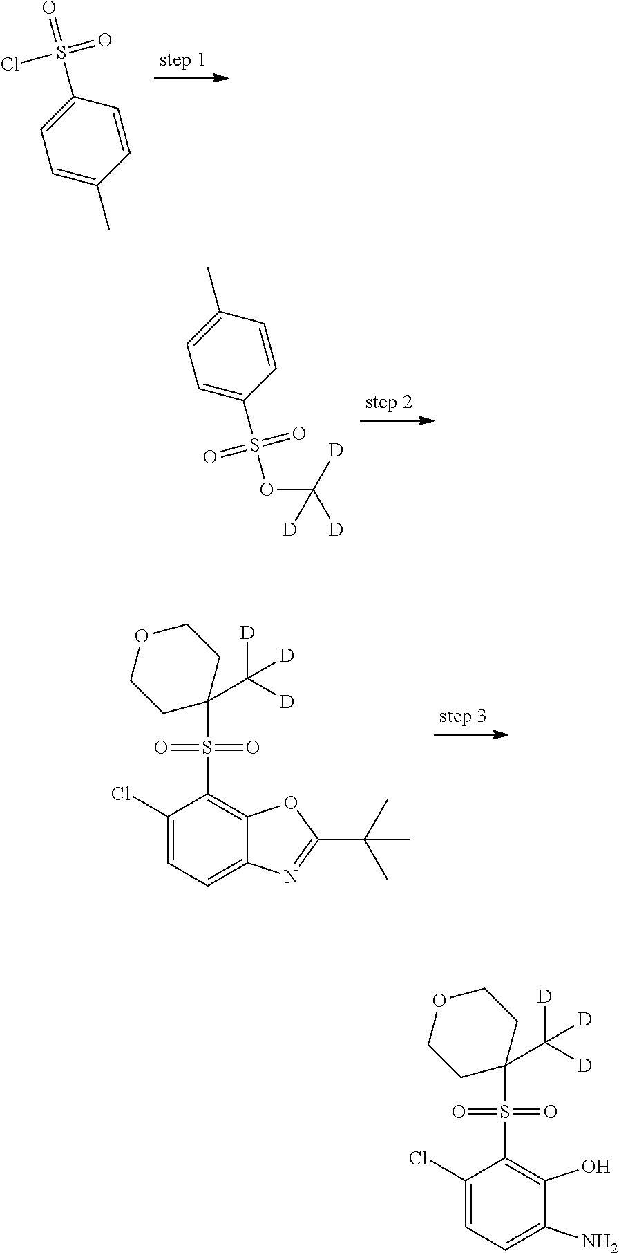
C1=CC(C)=CC=C1S(=O)(=O)Cl.C1=CC(S(=O)(=O)OC([D])([D])[D])=CC=C1C.C1(S(C2(C([D])([D])[D])CCOCC2)(=O)=O)=C2C(=CC=C1Cl)N=C(C(C)(C)C)O2.C1(S(C2(C([D])([D])[D])CCOCC2)(=O)=O)=C(O)C(N)=CC=C1Cl
